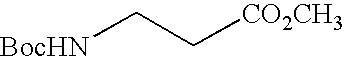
[BocHN]CC[CO2CH3]
